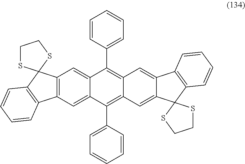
C12=C(C=C3C(=C1)C(C1=CC=CC=C1)=C1C(=C3C3=CC=CC=C3)C=C3C(=C1)C1=C(C34SCCS4)C=CC=C1)C1=C(C23SCCS3)C=CC=C1
